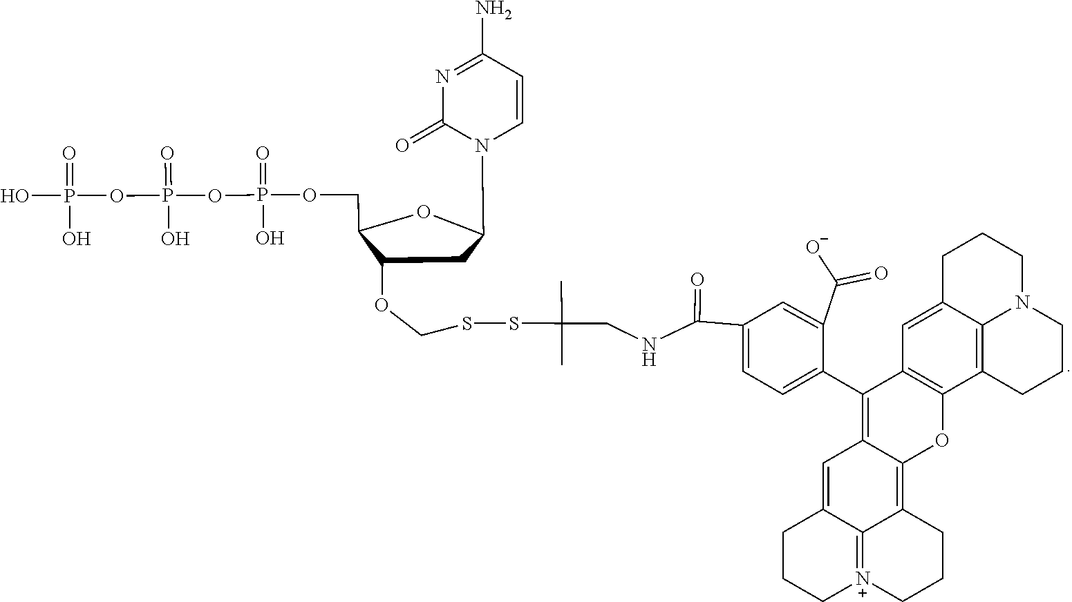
S(C(C)(C)CNC(C1=CC=C(C2=C3C(=C4C5=[N+](CCCC5=C3)CCC4)OC3=C2C=C2C4=C3CCCN4CCC2)C(C(=O)[O-])=C1)=O)SCOC1C(COP(=O)(O)OP(=O)(OP(=O)(O)O)O)OC(N2C=CC(N)=NC2=O)C1
